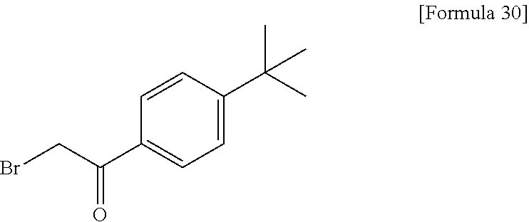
C1(C(CBr)=O)=CC=C(C(C)(C)C)C=C1
